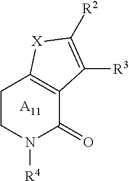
C1CN([R4])C(=O)C2=C1[X]C([R2])=C2[R3].[A11]
